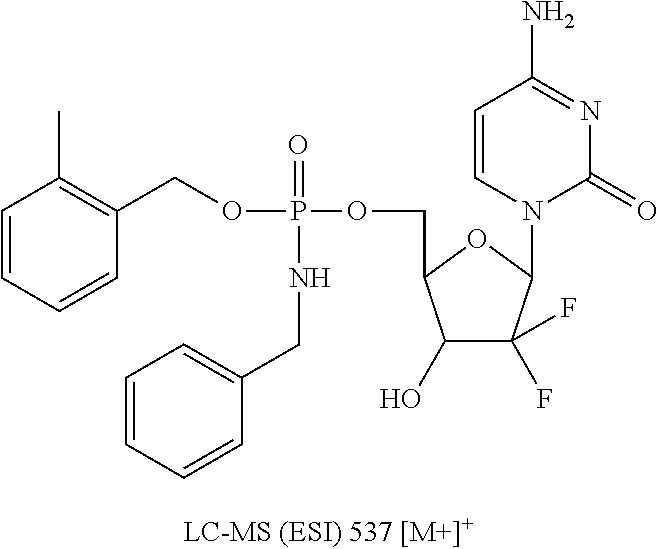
C1(O)C(F)(F)C(N2C(=O)N=C(N)C=C2)OC1COP(=O)(NCC1=CC=CC=C1)OCC1=C(C)C=CC=C1
